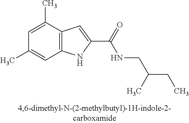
C12=C(C(C)=CC(C)=C1)C=C(C(=O)NCC(CC)C)N2
